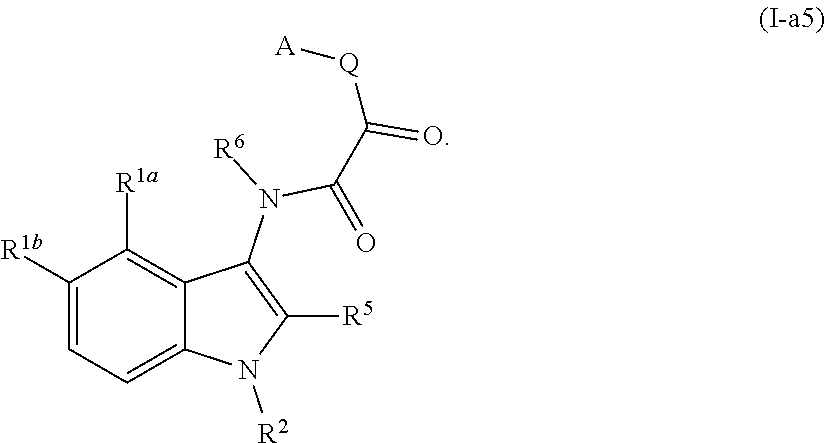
C1([R1b])=CC=C2C(=C1[R1a])C(N([R6])C(=O)C([Q][A])=O)=C([R5])N2[R2]
